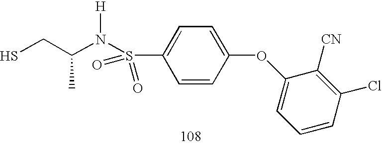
SCC(N(S(C1=CC=C(OC2=CC=CC(Cl)=C2[CN])C=C1)(=O)=O)[H])C
